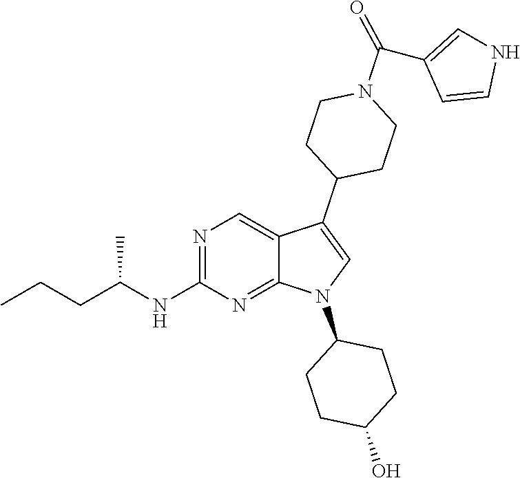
N1=C(NC(CCC)C)N=C2C(=C1)C(C1CCN(C(C3=CNC=C3)=O)CC1)=CN2C1CCC(O)CC1
